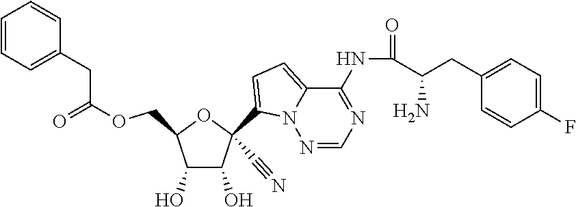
C1(C#N)(C2=CC=C3N2N=CN=C3NC(=O)C(CC2=CC=C(F)C=C2)N)C(O)C(O)C(COC(=O)CC2=CC=CC=C2)O1
